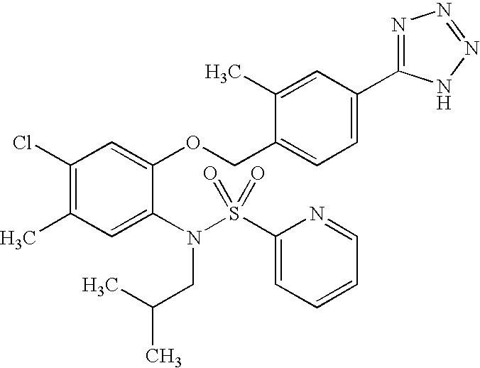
C1(Cl)=C(C)C=C(N(S(C2=CC=CC=N2)(=O)=O)CC(C)C)C(OCC2=CC=C(C3=NN=NN3)C=C2C)=C1
